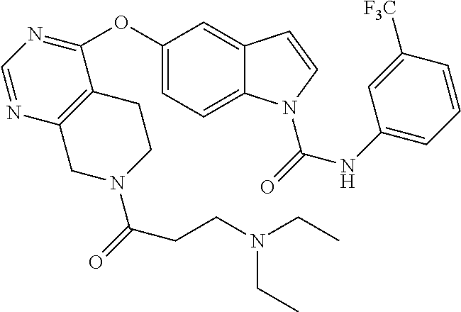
C1(OC2=CC=C3C(=C2)C=CN3C(=O)NC2=CC=CC([F3C])=C2)=NC=NC2=C1CCN(C(=O)CCN(CC)CC)C2
